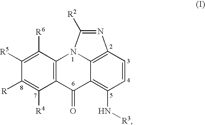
C12=C(C([R6])=C([R5])C([R])=C1[R4])N1C([R2])=NC3=C1C(=C(N[R3])C=C3)C2=O
